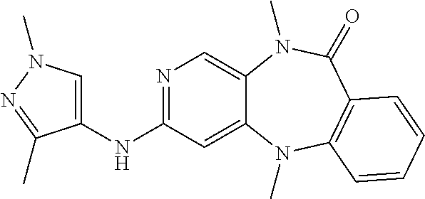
C1(NC2=NC=C3C(=C2)N(C)C2=C(C(=O)N3C)C=CC=C2)=CN(C)N=C1C
